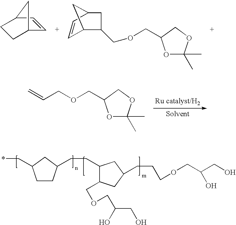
C1=CC2CCC1C2.C1=CC2CC(COCC3OC(C)(C)OC3)C1C2.C1CC(CCC2C(COCC(CO)O)CC(CCCOCC(CO)O)C2)CC1C*.O1C(C)(C)OCC1COCC=C
